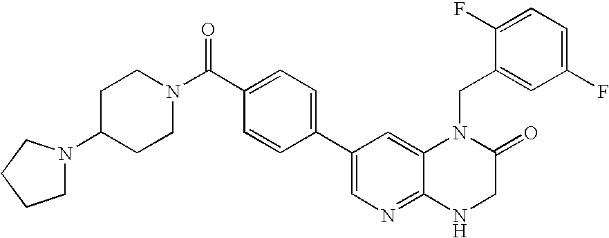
N1(C(C2=CC=C(C3=CN=C4C(=C3)N(CC3=CC(F)=CC=C3F)C(=O)CN4)C=C2)=O)CCC(N2CCCC2)CC1
